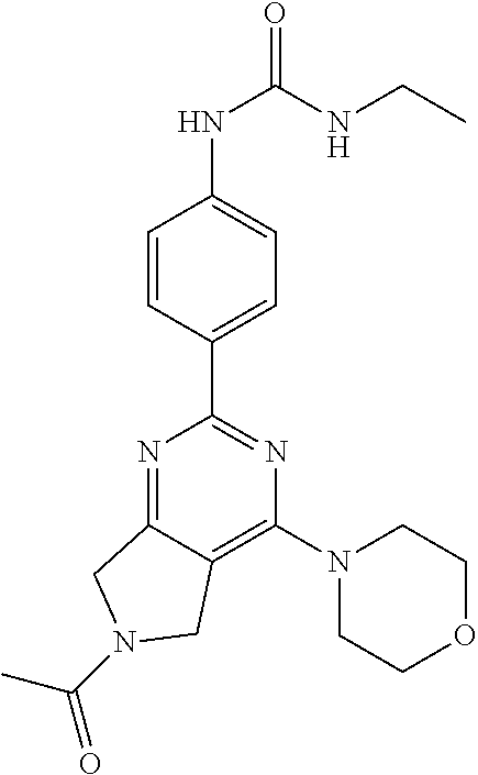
C12=C(N3CCOCC3)N=C(C3=CC=C(NC(=O)NCC)C=C3)N=C1CN(C(C)=O)C2
